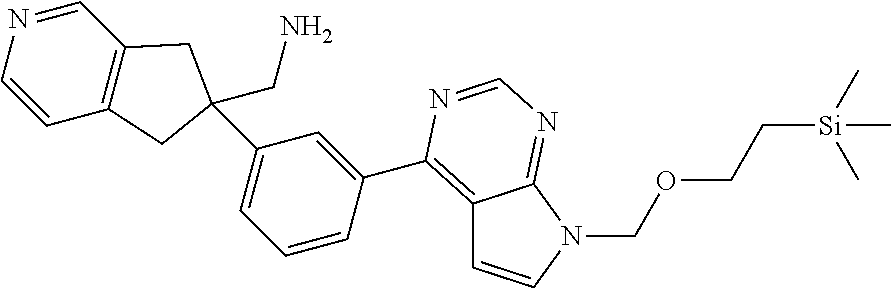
C12=C(C3=CC(C4(CN)CC5=C(C=NC=C5)C4)=CC=C3)N=CN=C1N(COCC[Si](C)(C)C)C=C2
